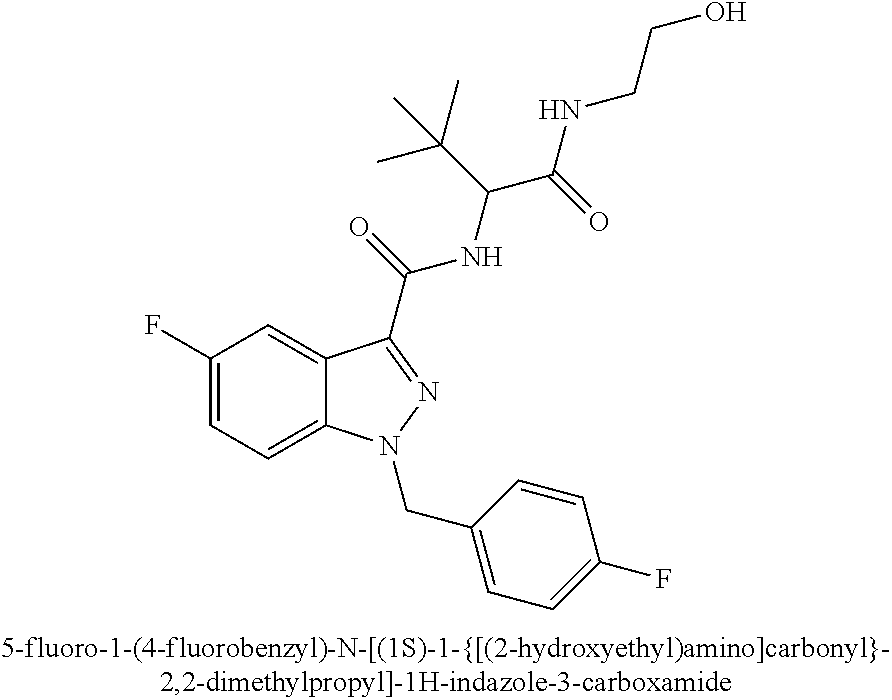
C1(F)=CC=C2C(=C1)C(C(=O)NC(C(NCCO)=O)C(C)(C)C)=NN2CC1=CC=C(F)C=C1
